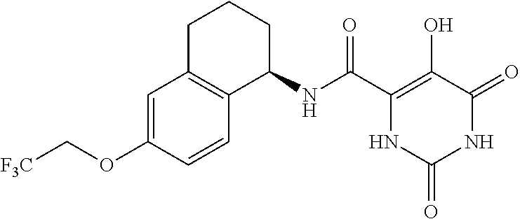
C(C1=C(O)C(=O)NC(=O)N1)(=O)NC1CCCC2=C1C=CC(OC[F3C])=C2
